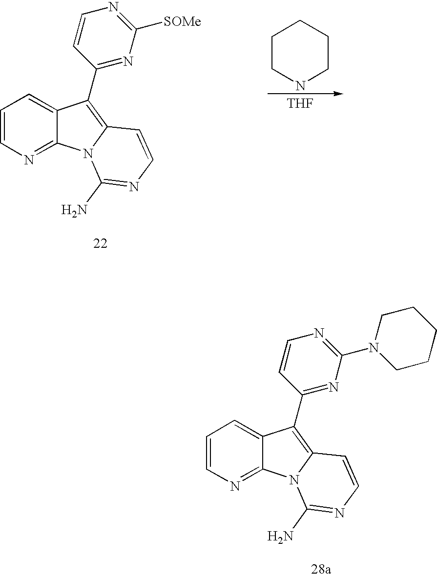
C1=CN=C2C(=C1)C(C1=NC([SOMe])=NC=C1)=C1N2C(N)=NC=C1.[THF].C1CNCCC1.C1=CN=C2C(=C1)C(C1=NC(N3CCCCC3)=NC=C1)=C1N2C(N)=NC=C1
